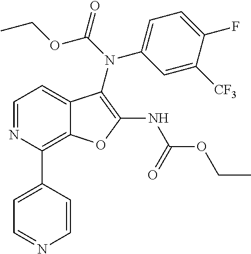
C12=C(C3=CC=NC=C3)N=CC=C1C(N(C1=CC=C(F)C([CF3])=C1)C(OCC)=O)=C(NC(OCC)=O)O2
